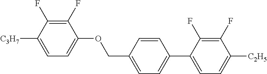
C1(F)=C(F)C([C3H7])=CC=C1OCC1=CC=C(C2=CC=C([C2H5])C(F)=C2F)C=C1
